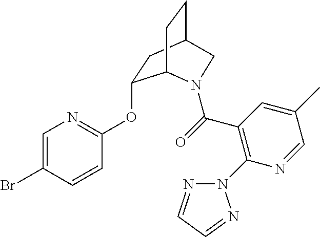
C1(OC2=NC=C(Br)C=C2)CC2CCC1N(C(=O)C1=C(N3N=CC=N3)N=CC(C)=C1)C2
